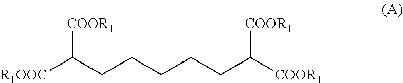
[R1OOC]C(CCCCCC([COOR1])[COOR1])[COOR1]
